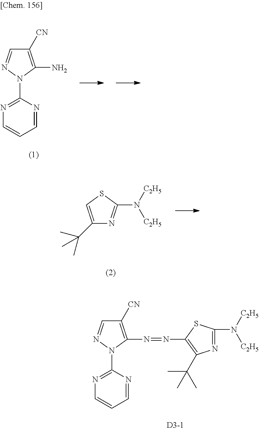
C1([CN])=C(N)N(C2=NC=CC=N2)N=C1.C1(C(C)(C)C)=CSC(N([C2H5])[C2H5])=N1.[D3-1].C1([CN])=C(N=NC2=C(C(C)(C)C)N=C(N([C2H5])[C2H5])S2)N(C2=NC=CC=N2)N=C1
